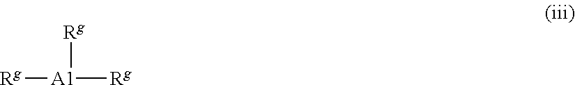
[Rg][A1]([Rg])[Rg]
